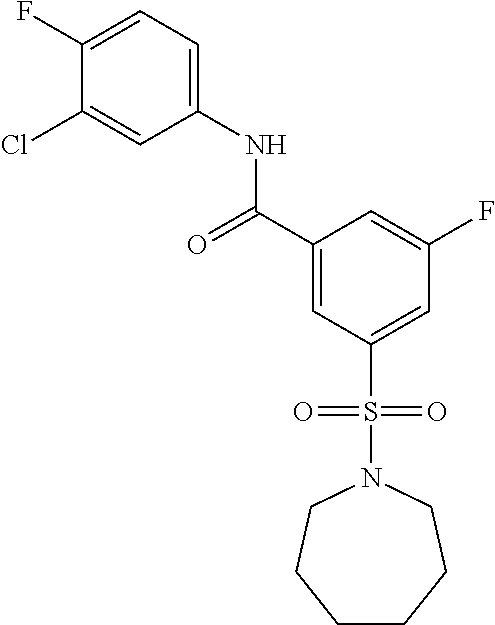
C1(F)=CC=C(NC(C2=CC(S(N3CCCCCC3)(=O)=O)=CC(F)=C2)=O)C=C1Cl
